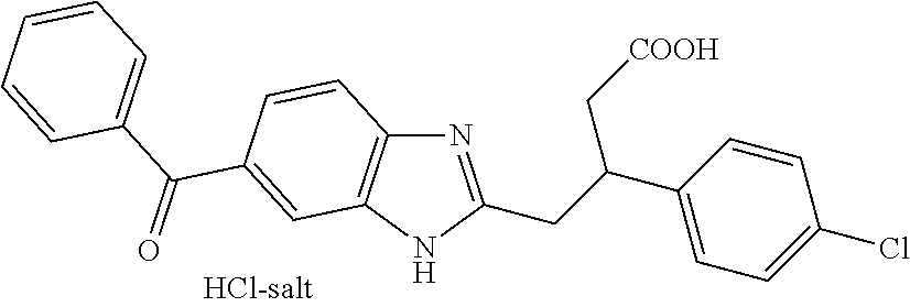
N1=C(CC(C[COOH])C2=CC=C(Cl)C=C2)NC2=C1C=CC(C(C1=CC=CC=C1)=O)=C2
